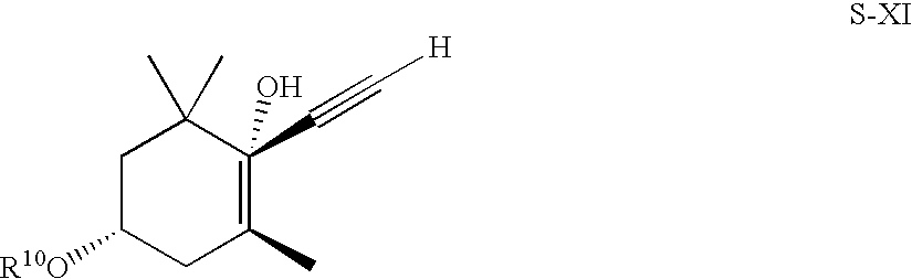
C1C([R10O])CC(C)=C(C#C[H])(O)C1(C)C
